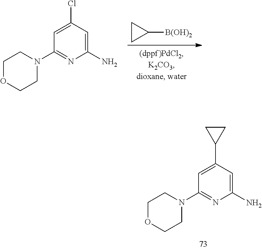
C1=C(C2CC2)C=C(N)N=C1N1CCOCC1.C1CC1[B(OH)2].C1=C(Cl)C=C(N)N=C1N1CCOCC1
